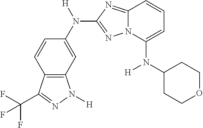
C12=C(C=C(N([H])C3=NN4C(=N3)C=CC=C4N(C3CCOCC3)[H])C=C1)N([H])N=C2C(F)(F)F
